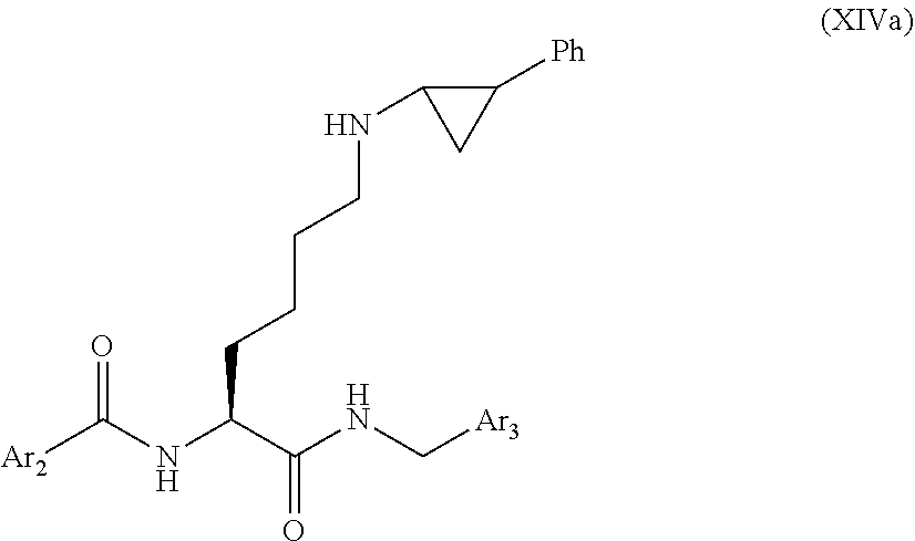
[Ar2]C(NC(C(NC[Ar3])=O)CCCCNC1C([Ph])C1)=O
